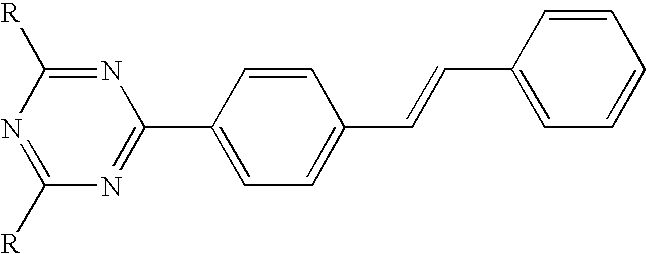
N1=C([R])N=C([R])N=C1C1=CC=C(C=CC2=CC=CC=C2)C=C1
